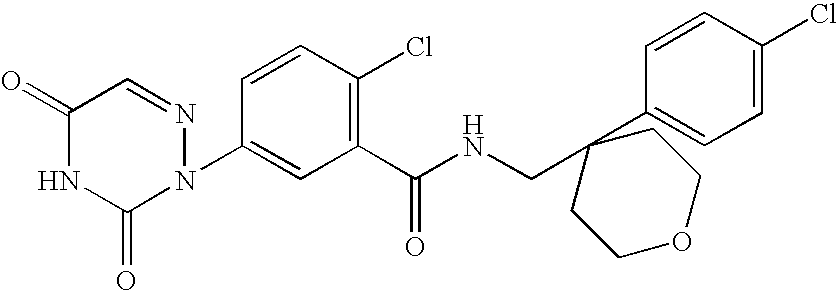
C1(=O)NC(=O)N(C2=CC(C(NCC3(C4=CC=C(Cl)C=C4)CCOCC3)=O)=C(Cl)C=C2)N=C1
